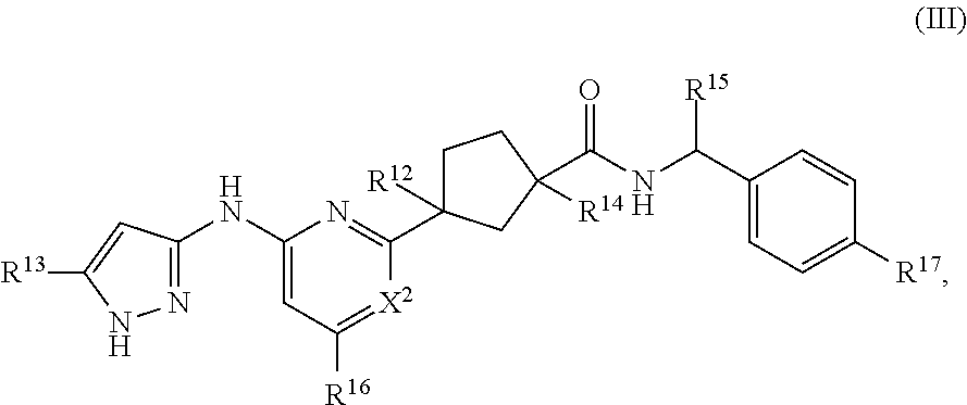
N1=C(NC2=CC([R16])=[X2]C(C3([R12])CCC(C(NC(C4=CC=C([R17])C=C4)[R15])=O)([R14])C3)=N2)C=C([R13])N1
